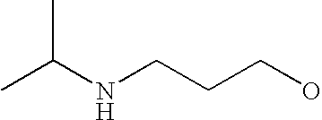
CC(NCCCO)C
